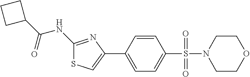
C1(NC(C2CCC2)=O)=NC(C2=CC=C(S(=O)(=O)N3CCOCC3)C=C2)=CS1
